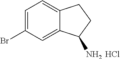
C1=C(Br)C=C2C(=C1)CCC2N.Cl
